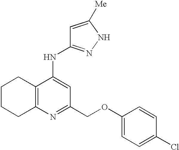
C12=C(C(NC3=NNC([Me])=C3)=CC(COC3=CC=C(Cl)C=C3)=N1)CCCC2
